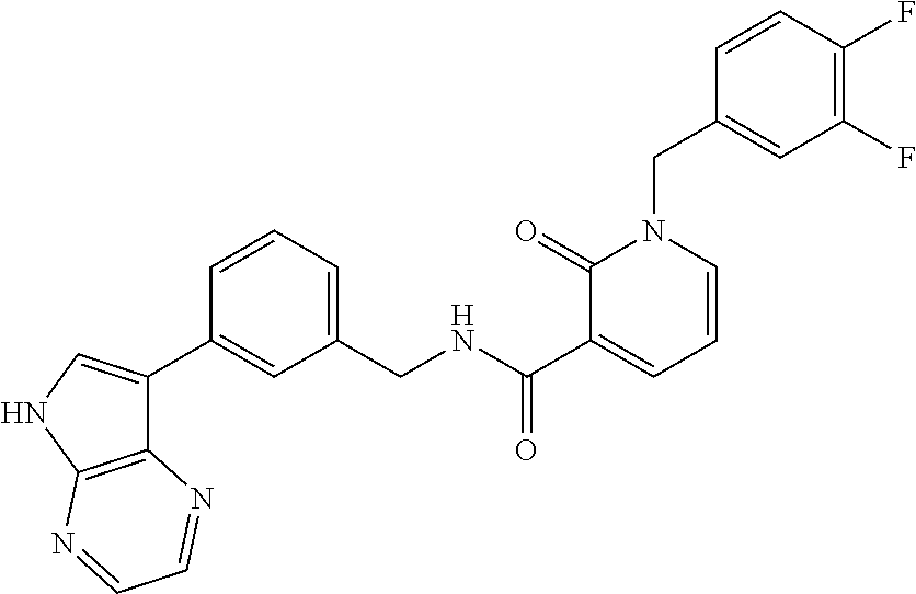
C1=CC(F)=C(F)C=C1CN1C(=O)C(C(=O)NCC2=CC=CC(C3=CNC4=C3N=CC=N4)=C2)=CC=C1
